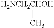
[H2NCH2CHOH]C
